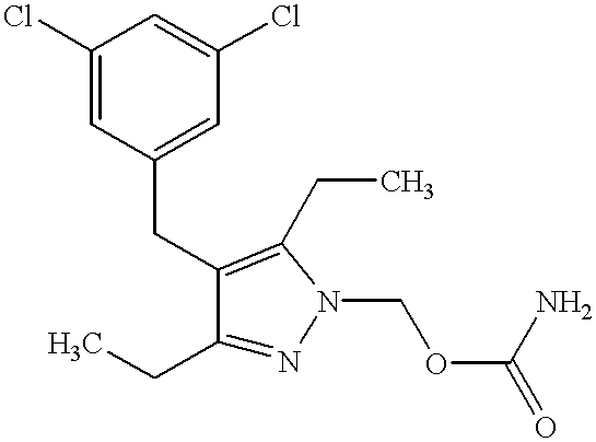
C1(CC)=NN(COC(N)=O)C(CC)=C1CC1=CC(Cl)=CC(Cl)=C1
